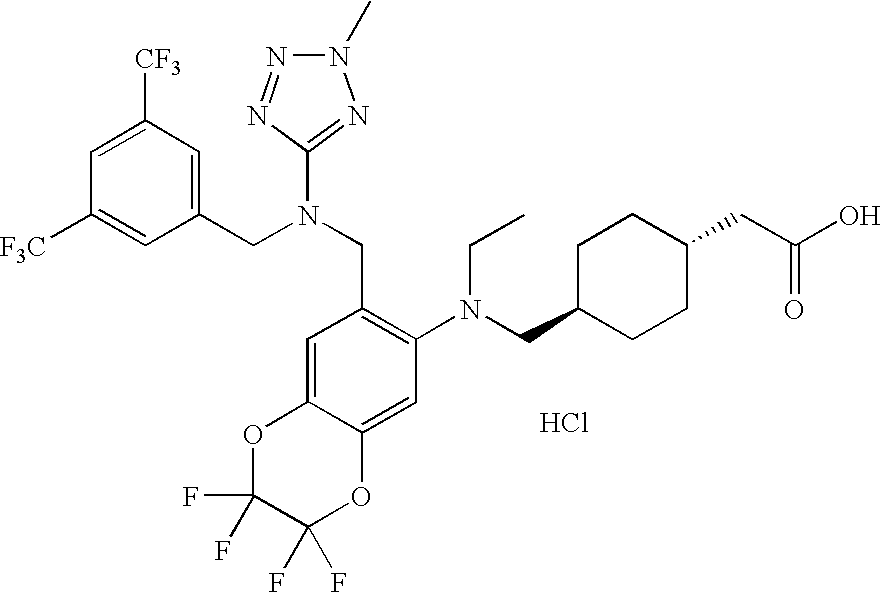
C1=C([CF3])C=C(CN(CC2=C(N(CC3CCC(CC(O)=O)CC3)CC)C=C3C(=C2)OC(F)(F)C(F)(F)O3)C2=NN(C)N=N2)C=C1[F3C].Cl
